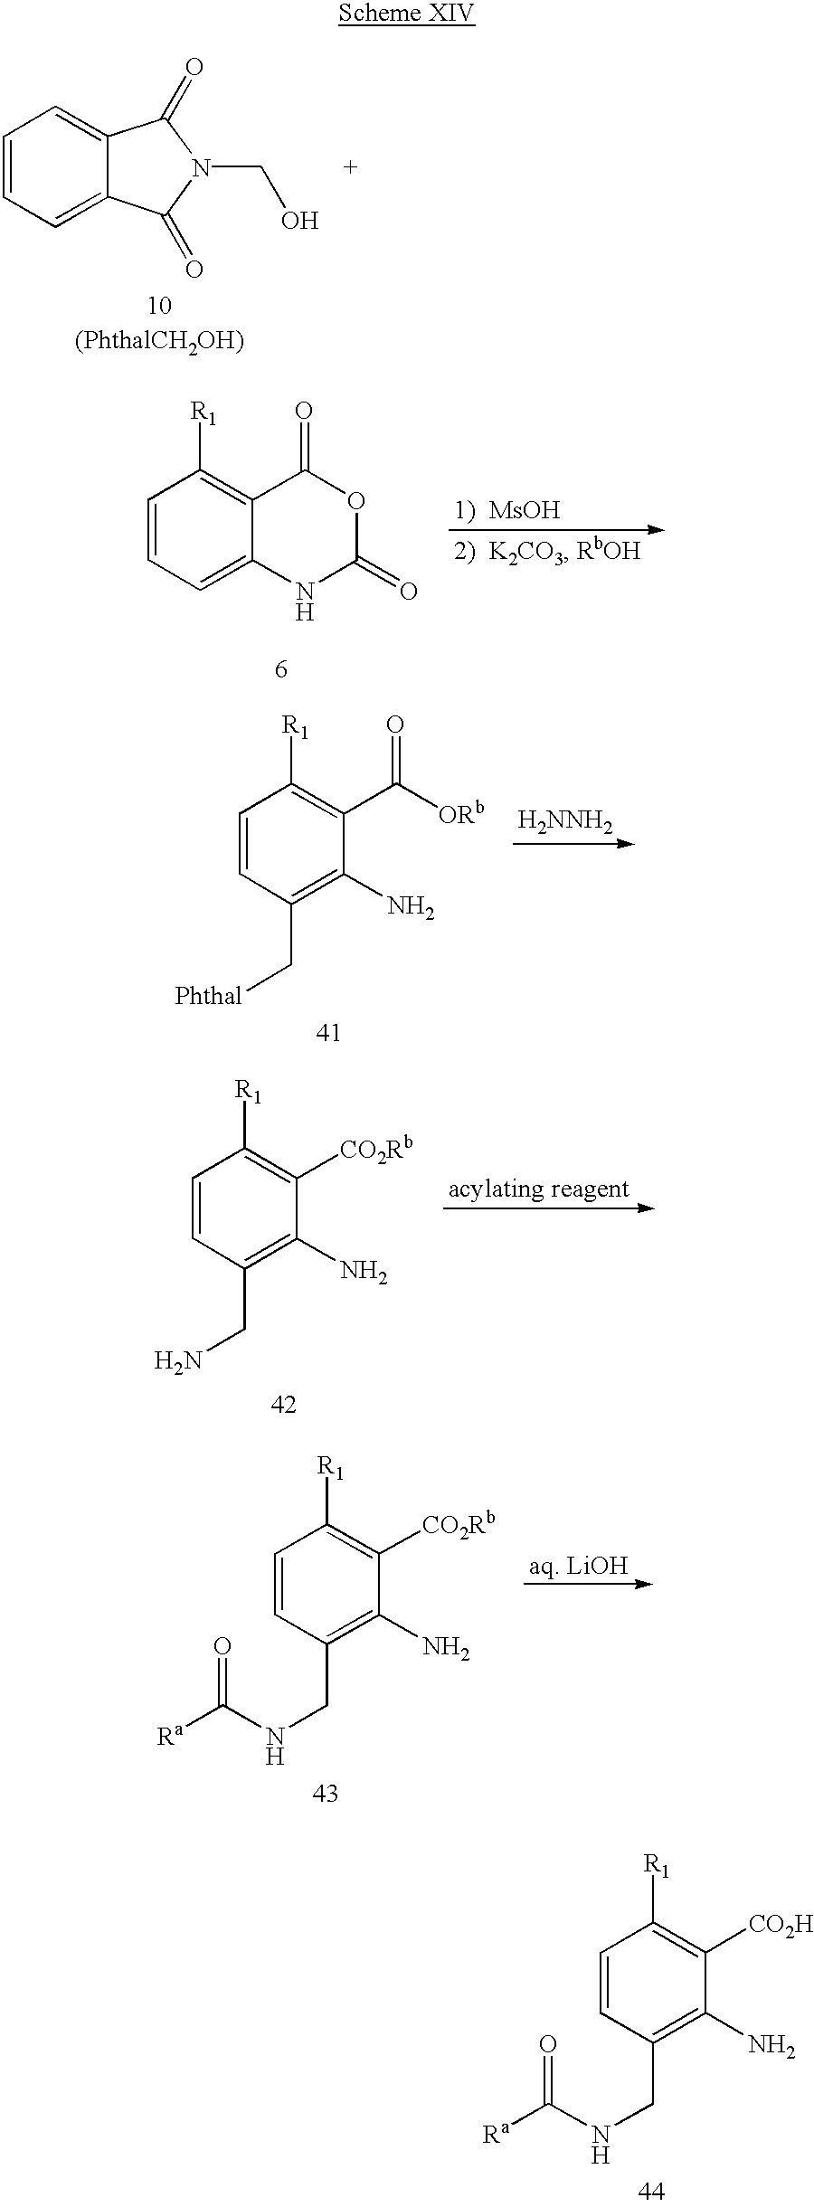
C1=CC=C2C(=C1)C(=O)N(CO)C2=O.C1=CC=C2C(=C1[R1])C(=O)OC(=O)N2.C1=CC(C[Phthal])=C(N)C(C([ORb])=O)=C1[R1].[H2NNH2].C1=CC(CN)=C(N)C([CO2Rb])=C1[R1].C1=CC(CNC(=O)[Ra])=C(N)C([CO2Rb])=C1[R1].C1=CC(CNC(=O)[Ra])=C(N)C([CO2H])=C1[R1]
